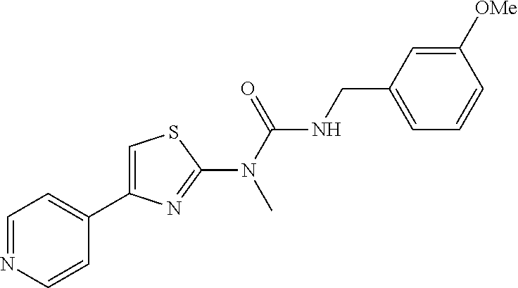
C1=NC=CC(C2=CSC(N(C(=O)NCC3=CC=CC([OMe])=C3)C)=N2)=C1
